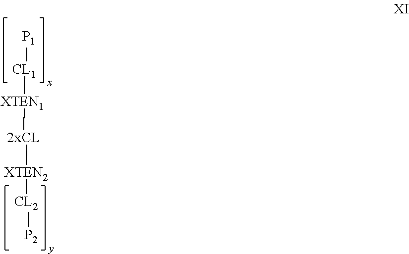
[XTEN1]([CL1][P1])[2xCL][XTEN2][CL2][P2]
